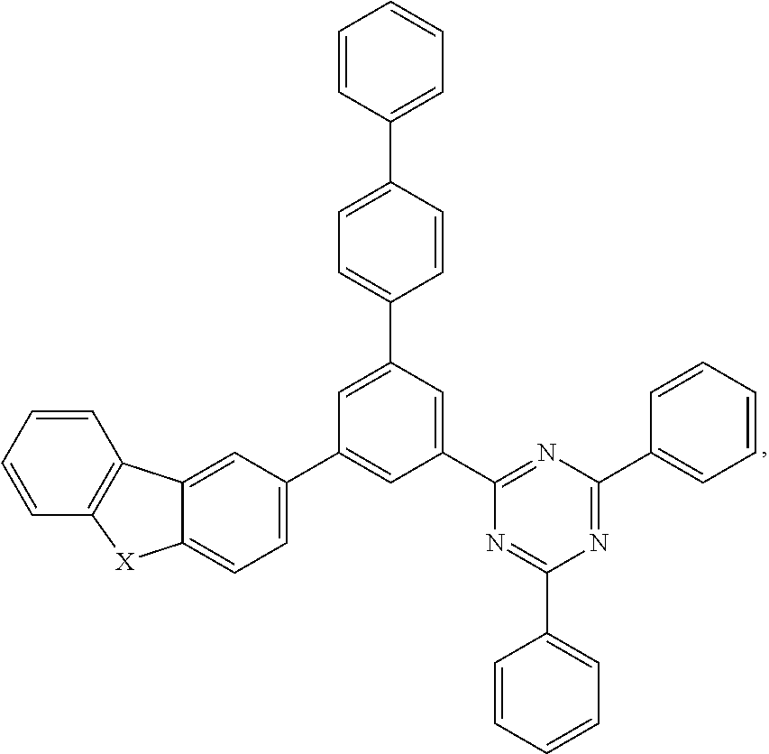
C1=CC=CC2=C1C1=CC(C3=CC(C4=NC(C5=CC=CC=C5)=NC(C5=CC=CC=C5)=N4)=CC(C4=CC=C(C5=CC=CC=C5)C=C4)=C3)=CC=C1[X]2
